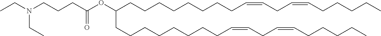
C(OC(CCCN(CC)CC)=O)(CCCCCCCCC=CCC=CCCCCC)CCCCCCCCC=CCC=CCCCCC
